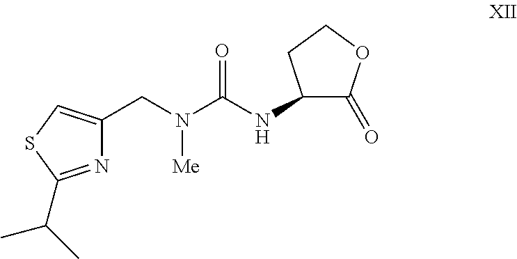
C1(CN(C(NC2C(=O)OCC2)=O)[Me])=CSC(C(C)C)=N1
